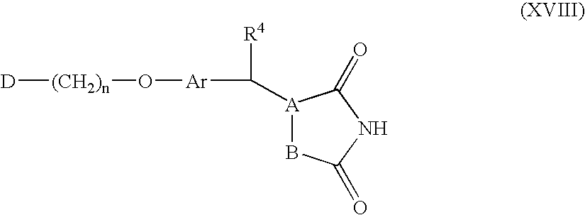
B1C(=O)NC(=O)[A]1C([Ar]O[(CH2)n][D])[R4]
